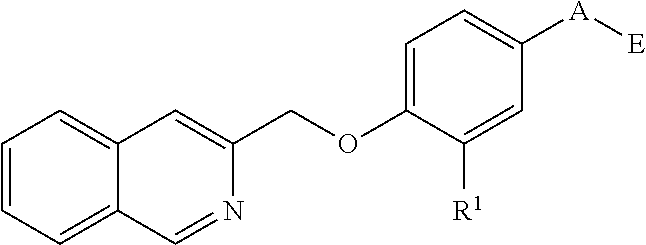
C1=CC=C2C(=C1)C=C(COC1=CC=C([A][E])C=C1[R1])N=C2
